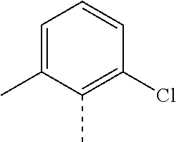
C1=C(C)C(C)=C(Cl)C=C1
